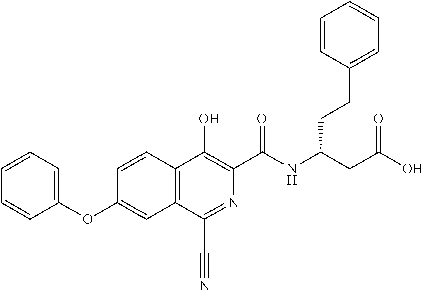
C1=CC(OC2=CC3=C(C=C2)C(O)=C(C(NC(CC(O)=O)CCC2=CC=CC=C2)=O)N=C3C#N)=CC=C1
